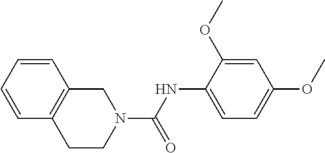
C1=C(NC(=O)N2CCC3=C(C=CC=C3)C2)C(OC)=CC(OC)=C1
